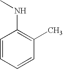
C1=CC=CC(C)=C1NC
